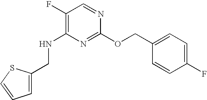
C1=C(CNC2=C(F)C=NC(OCC3=CC=C(F)C=C3)=N2)SC=C1
